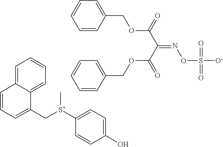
C1=CC=C(C[S+](C)C2=CC=C(O)C=C2)C2=CC=CC=C12.C1=CC(COC(=O)C(=NOS([O-])(=O)=O)C(OCC2=CC=CC=C2)=O)=CC=C1
